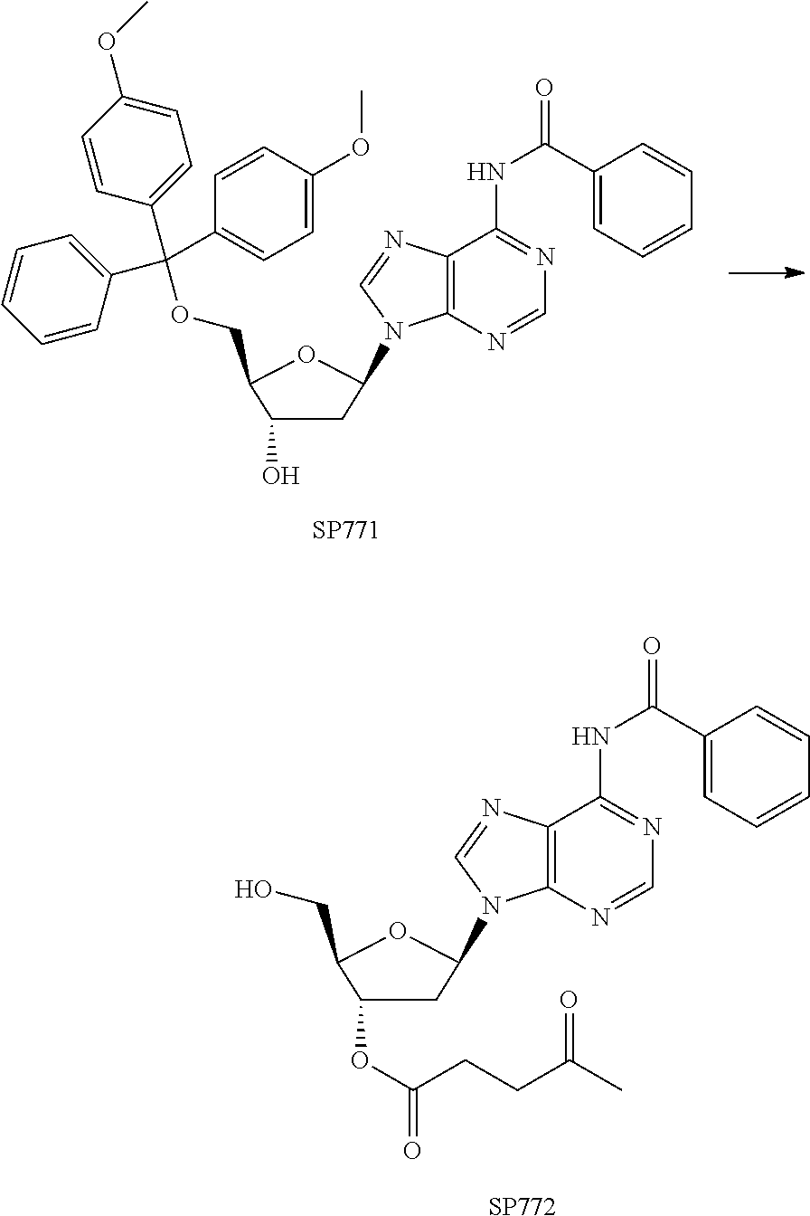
C1(O)CC(N2C3=C(C(NC(=O)C4=CC=CC=C4)=NC=N3)N=C2)OC1COC(C1=CC=C(OC)C=C1)(C1=CC=CC=C1)C1=CC=C(OC)C=C1.[SP771].[SP772].C1(OC(=O)CCC(C)=O)CC(N2C3=C(C(NC(=O)C4=CC=CC=C4)=NC=N3)N=C2)OC1CO
